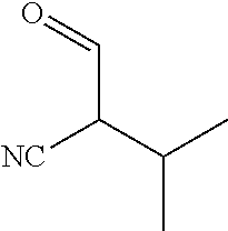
[NC]C(C(C)C)C=O
